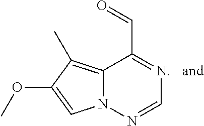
C12=C(C)C(OC)=CN1N=CN=C2C=O
